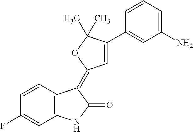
C1=CC(F)=CC2=C1C(=C1C=C(C3=CC(N)=CC=C3)C(C)(C)O1)C(=O)N2
